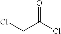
O=C(CCl)Cl
